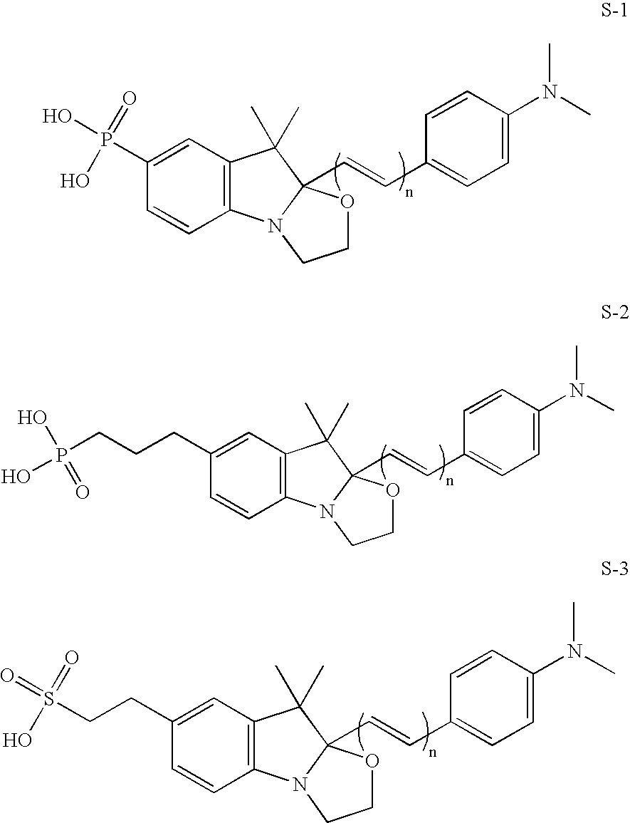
C1=CC2=C(C=C1P(O)(=O)O)C(C)(C)C1(C=CC3=CC=C(N(C)C)C=C3)N2CCO1.C1=CC2=C(C=C1CCCP(=O)(O)O)C(C)(C)C1(C=CC3=CC=C(N(C)C)C=C3)N2CCO1.C1=CC2=C(C=C1CCS(=O)(O)=O)C(C)(C)C1(C=CC3=CC=C(N(C)C)C=C3)N2CCO1
